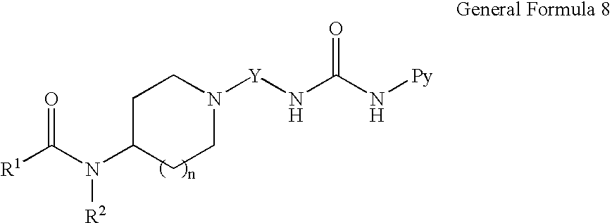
C1CN([Y]NC(N[Py])=O)CCC1N(C([R1])=O)[R2]
